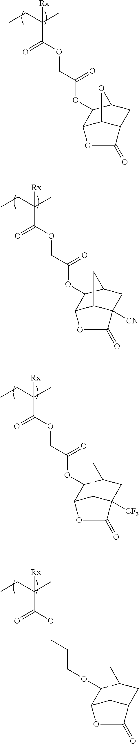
CCC([Rx])(C(OCC(OC1C2C3C(CC1O3)C(=O)O2)=O)=O)C.CCC([Rx])(C(OCC(OC1C2C3C([CN])(CC1C3)C(=O)O2)=O)=O)C.CCC([Rx])(C(OCC(OC1C2C3C([CF3])(CC1C3)C(=O)O2)=O)=O)C.CCC([Rx])(C(OCCCOC1C2C3C(CC1C3)C(=O)O2)=O)C
